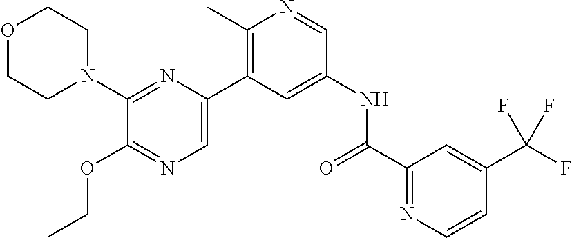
O1CCN(C2=NC(C3=C(C)N=CC(NC(C4=NC=CC(C(F)(F)F)=C4)=O)=C3)=CN=C2OCC)CC1
